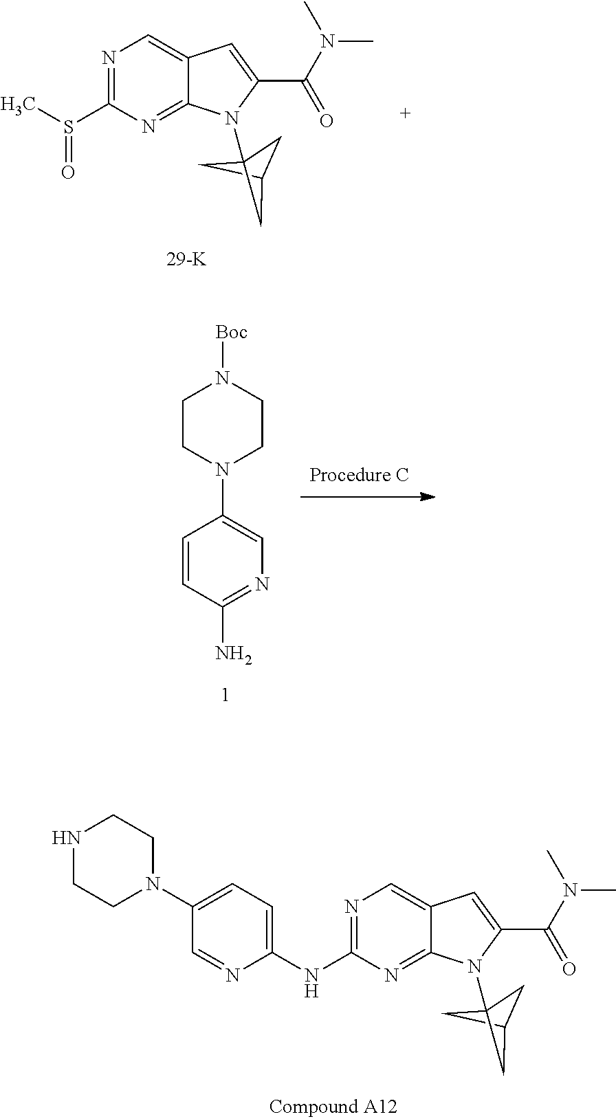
N1=C(S(C)=O)N=C2C(=C1)C=C(C(N(C)C)=O)N2C12CC(C1)C2.C1=C(NC2=NC=C3C(=N2)N(C24CC(C2)C4)C(C(N(C)C)=O)=C3)N=CC(N2CCNCC2)=C1.N1=C(N)C=CC(N2CCN([Boc])CC2)=C1
